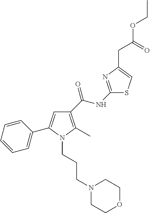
C1(C(NC2=NC(CC(OCC)=O)=CS2)=O)=C(C)N(CCCN2CCOCC2)C(C2=CC=CC=C2)=C1
